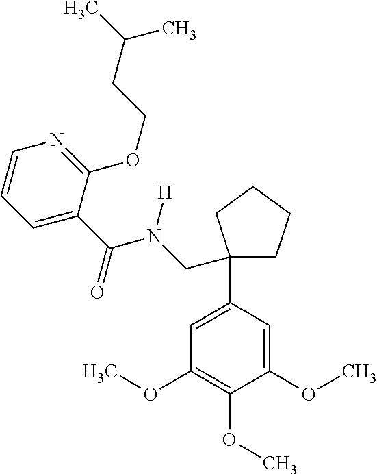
O(C1=C(OC)C=C(C2(CN(C(=O)C3=CC=CN=C3OCCC(C)C)[H])CCCC2)C=C1OC)C
